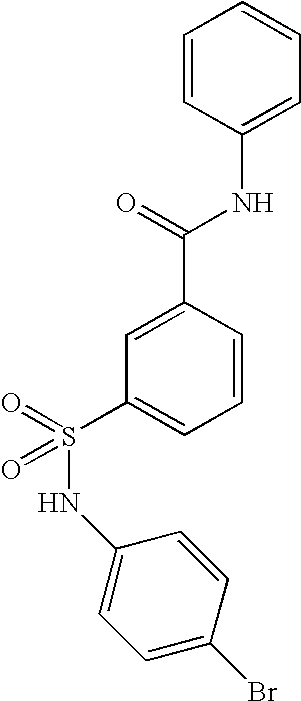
C1=CC(NC(=O)C2=CC(S(NC3=CC=C(Br)C=C3)(=O)=O)=CC=C2)=CC=C1
